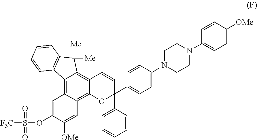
C1=C(OS([F3C])(=O)=O)C([OMe])=CC2=C3C(=C4C(=C12)C1=C(C4([Me])[Me])C=CC=C1)C=CC(C1=CC=CC=C1)(C1=CC=C(N2CCN(C4=CC=C([OMe])C=C4)CC2)C=C1)O3
